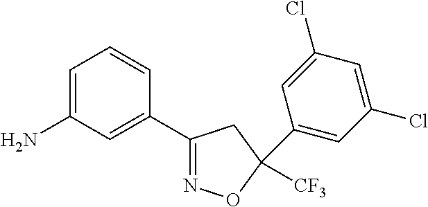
NC1=CC=CC(C2=NOC([CF3])(C3=CC(Cl)=CC(Cl)=C3)C2)=C1
